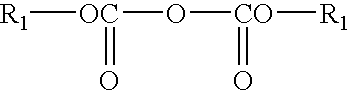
[R1][OC](O[CO]([R1])=O)=O
